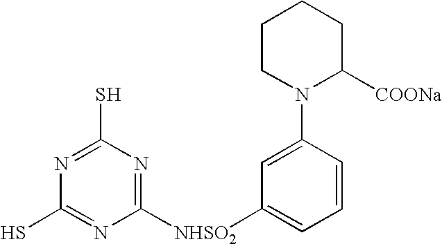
C1(S)=NC([NHSO2]C2=CC=CC(N3C([COONa])CCCC3)=C2)=NC(S)=N1
